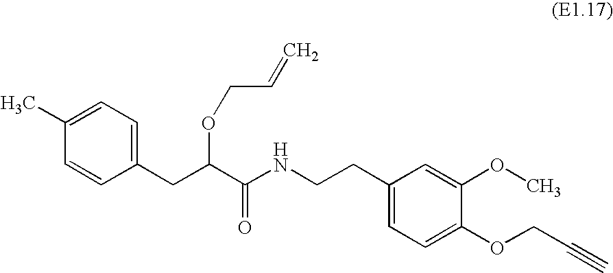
C1(C)=CC=C(CC(C(NCCC2=CC=C(OCC#C)C(OC)=C2)=O)OCC=C)C=C1
